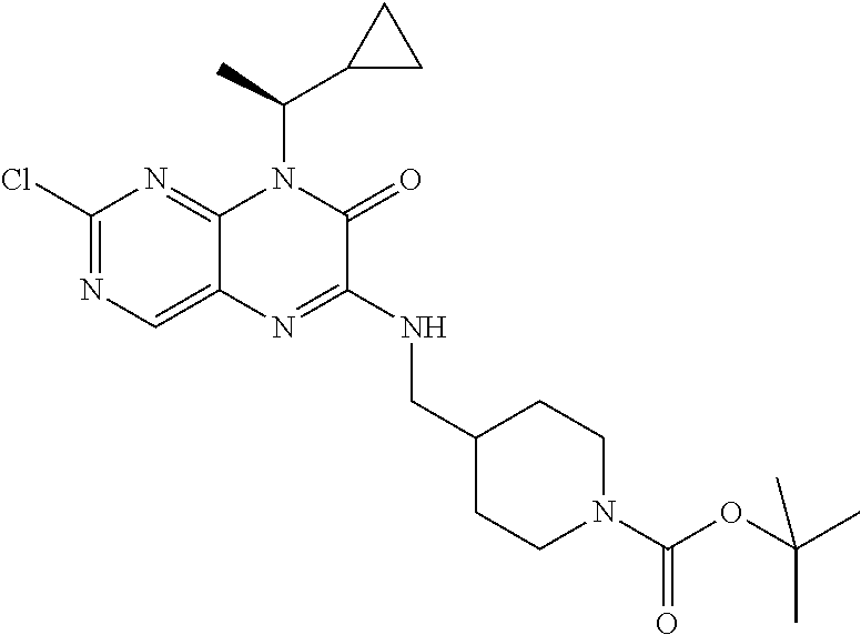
C1(Cl)=NC=C2C(=N1)N(C(C)C1CC1)C(=O)C(NCC1CCN(C(OC(C)(C)C)=O)CC1)=N2
